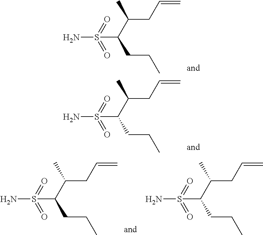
C(=C)CC(C)C(S(=O)(N)=O)CCC.C(=C)CC(C)C(S(=O)(N)=O)CCC.C(=C)CC(C)C(S(=O)(N)=O)CCC.C(=C)CC(C)C(S(=O)(N)=O)CCC
